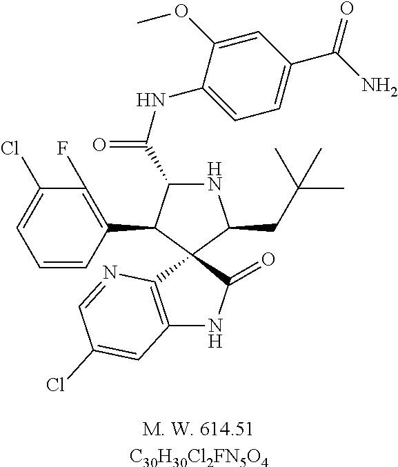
C1(Cl)=CC=CC(C2C(C(=O)NC3=CC=C(C(N)=O)C=C3OC)NC(CC(C)(C)C)C23C2=C(NC3=O)C=C(Cl)C=N2)=C1F.[C30H30Cl2FN5O4]
